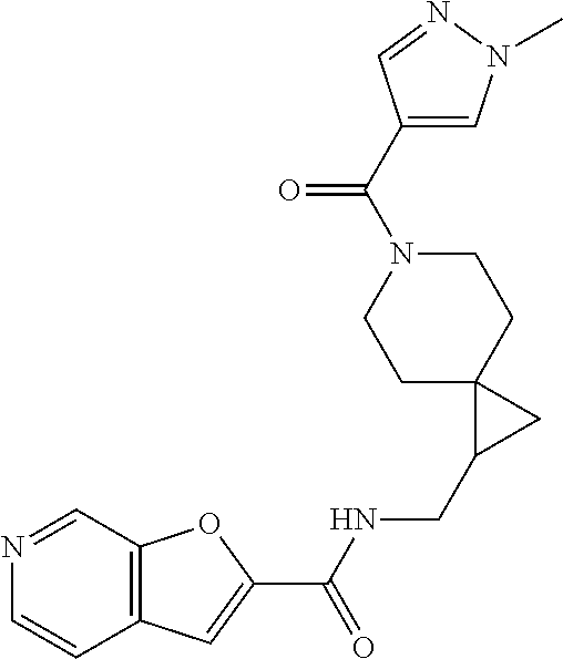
C12=C(C=C(C(NCC3CC34CCN(C(C3=CN(C)N=C3)=O)CC4)=O)O1)C=CN=C2
